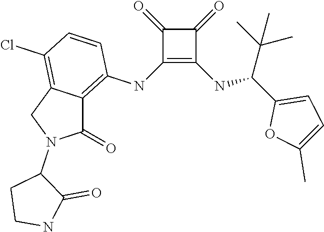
C1(NC2=C3C(=C(Cl)C=C2)CN(C2CCNC2=O)C3=O)=C(NC(C2=CC=C(C)O2)C(C)(C)C)C(=O)C1=O
